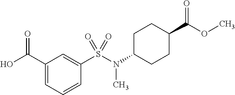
C1(C(=O)O)=CC=CC(S(=O)(N(C2CCC(C(=O)OC)CC2)C)=O)=C1
